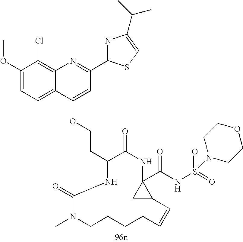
S1C=C(C(C)C)N=C1C1=NC2=C(Cl)C(OC)=CC=C2C(OCCC2NC(=O)N(C)CCCCC=CC3CC3(C(NS(=O)(=O)N3CCOCC3)=O)NC2=O)=C1
